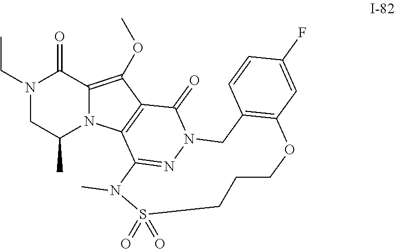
N1(CC)CC(C)N2C(=C(OC)C3=C2C2=NN(C3=O)CC3=C(C=C(F)C=C3)OCCCS(=O)(=O)N2C)C1=O
